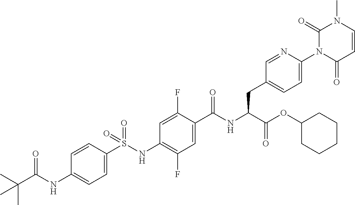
C1=C(S(NC2=C(F)C=C(C(NC(C(OC3CCCCC3)=O)CC3=CC=C(N4C(=O)C=CN(C)C4=O)N=C3)=O)C(F)=C2)(=O)=O)C=CC(NC(C(C)(C)C)=O)=C1
